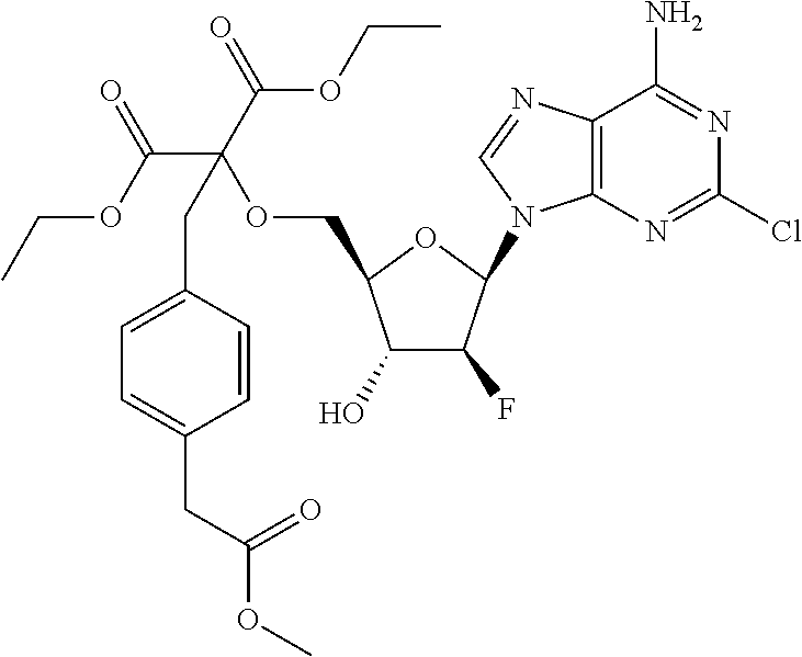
C12=C(N=CN1C1C(F)C(O)C(COC(C(OCC)=O)(C(=O)OCC)CC3=CC=C(CC(=O)OC)C=C3)O1)C(N)=NC(Cl)=N2
